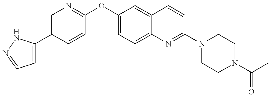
C1=C(C2=CN=C(OC3=CC=C4C(=C3)C=CC(N3CCN(C(C)=O)CC3)=N4)C=C2)NN=C1
